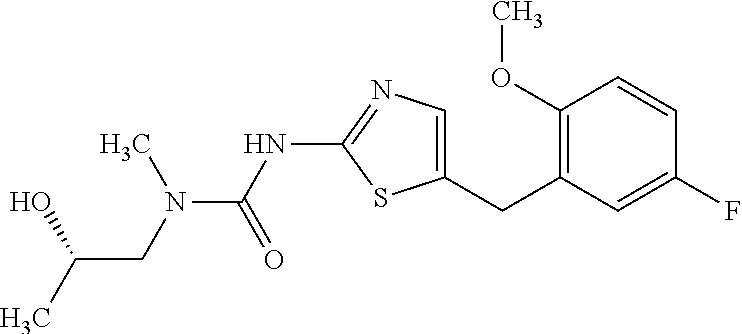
C1(OC)=C(CC2=CN=C(NC(=O)N(C)CC(C)O)S2)C=C(F)C=C1
